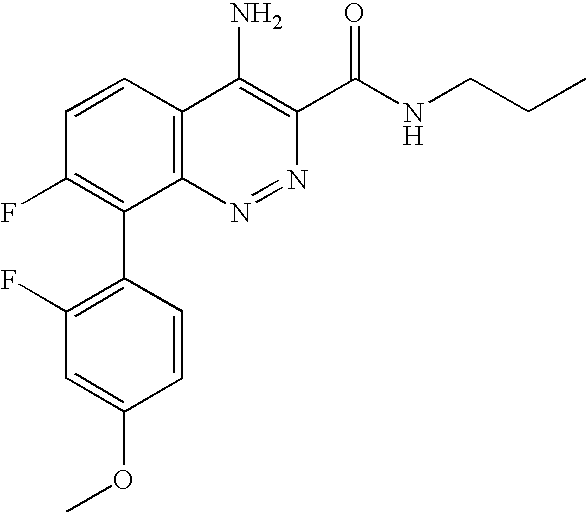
C1=CC(C2=C(F)C=CC3=C2N=NC(C(NCCC)=O)=C3N)=C(F)C=C1OC
